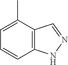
C12=C(C=NN1)C(C)=CC=C2
